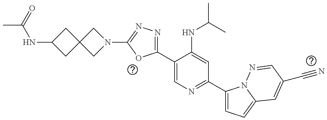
C1(C2=NN=C(N3CC4(C3)CC(NC(=O)C)C4)O2)=CN=C(C2=CC=C3N2N=CC(C#N)=C3)C=C1NC(C)C
